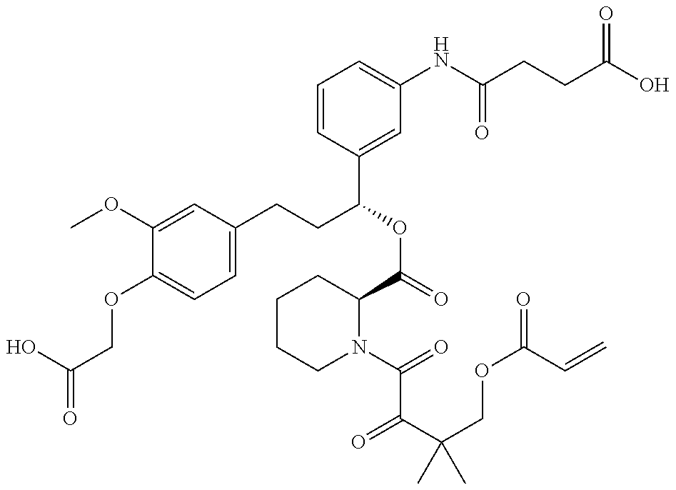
C1(OC)=CC(CCC(OC(=O)C2CCCCN2C(=O)C(C(COC(=O)C=C)(C)C)=O)C2=CC(NC(CCC(=O)O)=O)=CC=C2)=CC=C1OCC(O)=O
